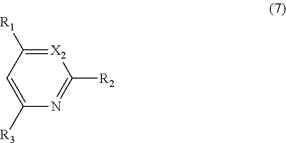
C1=C([R3])N=C([R2])[X2]=C1[R1]
